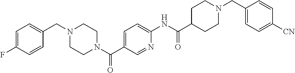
C1(F)=CC=C(CN2CCN(C(C3=CC=C(NC(C4CCN(CC5=CC=C([CN])C=C5)CC4)=O)N=C3)=O)CC2)C=C1
